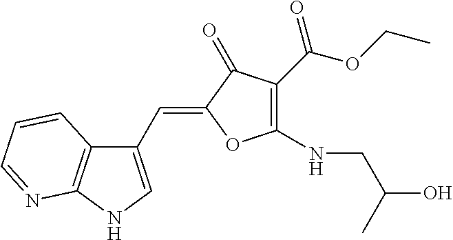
C1(C=C2OC(NCC(O)C)=C(C(=O)OCC)C2=O)=CNC2=C1C=CC=N2
